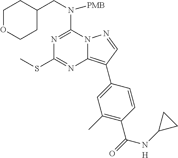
C1OCCC(CN(C2=NC(SC)=NC3=C(C4=CC(C)=C(C(=O)NC5CC5)C=C4)C=NN23)[PMB])C1.[H]
